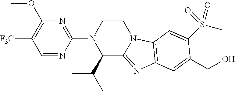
[F3C]C1=C(OC)N=C(N2C(C(C)C)C3=NC4=C(N3CC2)C=C(S(C)(=O)=O)C(CO)=C4)N=C1
